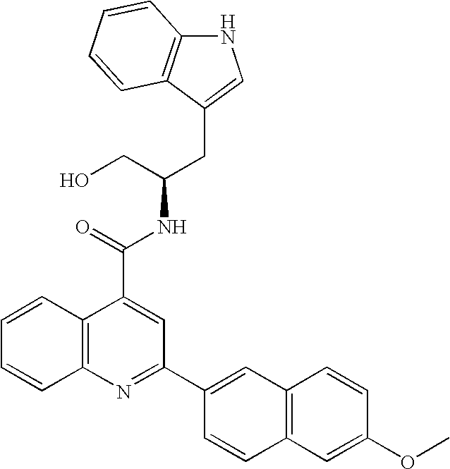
N1C2=C(C(CC(NC(C3=CC(C4=CC5=C(C=C4)C=C(OC)C=C5)=NC4=C3C=CC=C4)=O)CO)=C1)C=CC=C2
